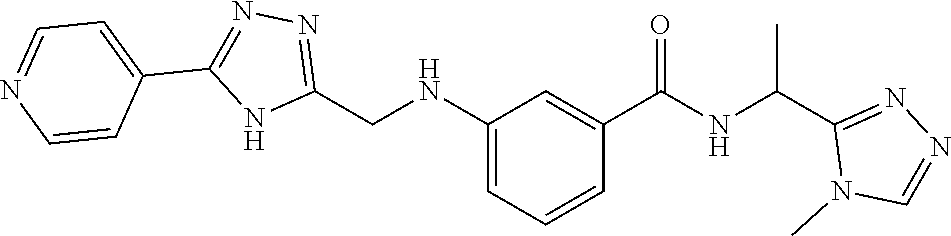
N(C(C1=CC(NCC2=NN=C(C3=CC=NC=C3)N2)=CC=C1)=O)C(C1=NN=CN1C)C
